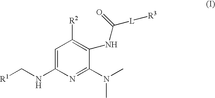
C1=C(NC[R1])N=C(N(C)C)C(NC([L][R3])=O)=C1[R2]
